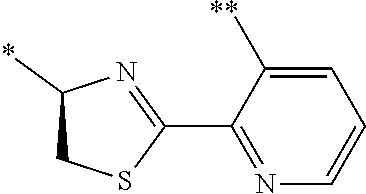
C1=C([**])C(C2=NC(*)CS2)=NC=C1
